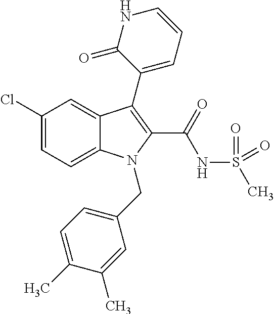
C1(Cl)=CC=C2C(=C1)C(C1=CC=CNC1=O)=C(C(NS(C)(=O)=O)=O)N2CC1=CC=C(C)C(C)=C1
